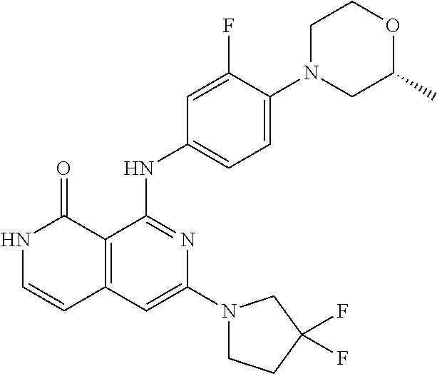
N1C=CC2=C(C1=O)C(NC1=CC=C(N3CC(C)OCC3)C(F)=C1)=NC(N1CCC(F)(F)C1)=C2
